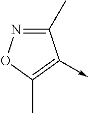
C1(C)=NOC(C)=C1->C
